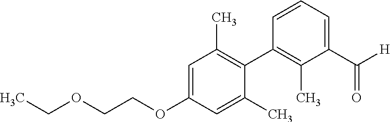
C1=C(OCCOCC)C=C(C)C(C2=C(C)C(C(=O)[H])=CC=C2)=C1C
